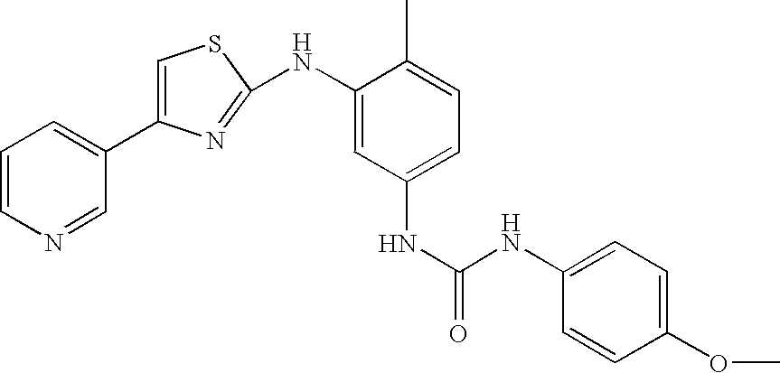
C1=CN=CC(C2=CSC(NC3=CC(NC(=O)NC4=CC=C(OC)C=C4)=CC=C3C)=N2)=C1
